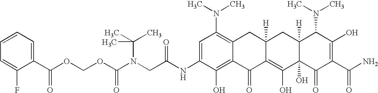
N(CC(NC1=CC(N(C)C)=C2C(=C1O)C(=O)C1=C(O)C3(O)C([H])(CC1([H])C2)C(N(C)C)C(O)=C(C(N)=O)C3=O)=O)(C(OCOC(C1=CC=CC=C1F)=O)=O)C(C)(C)C
